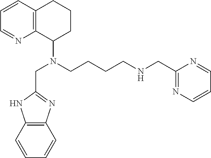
C1=CC2=C(N=C1)C(N(CC1=NC3=C(N1)C=CC=C3)CCCCNCC1=NC=CC=N1)CCC2
